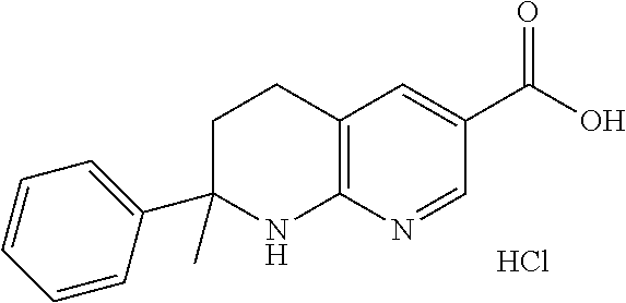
C1C(C2=CC=CC=C2)(C)NC2=C(C1)C=C(C(O)=O)C=N2.Cl
